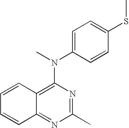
C1=CC2=C(N(C)C3=CC=C(SC)C=C3)N=C(C)N=C2C=C1
